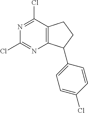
N1=C(Cl)C2=C(N=C1Cl)C(C1=CC=C(Cl)C=C1)CC2
